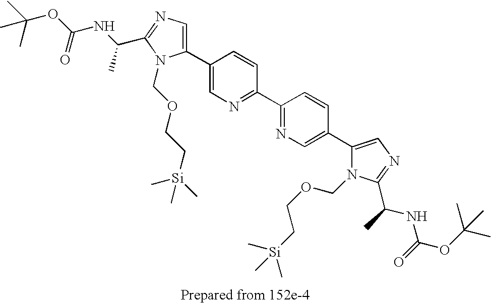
C1(C2=NC=C(C3=CN=C(C(C)NC(OC(C)(C)C)=O)N3COCC[Si](C)(C)C)C=C2)=NC=C(C2=CN=C(C(NC(OC(C)(C)C)=O)C)N2COCC[Si](C)(C)C)C=C1
